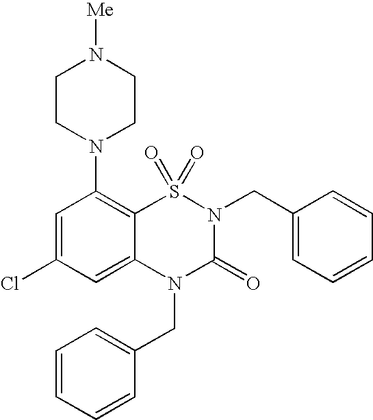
C1=C(Cl)C=C2C(=C1N1CCN([Me])CC1)S(=O)(=O)N(CC1=CC=CC=C1)C(=O)N2CC1=CC=CC=C1
